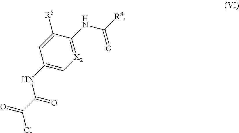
[X2]1=C(NC([R8])=O)C([R5])=CC(NC(C(Cl)=O)=O)=C1
